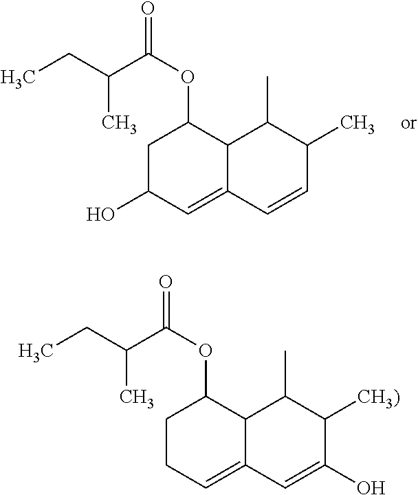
C1C(O)C=C2C(C1OC(C(CC)C)=O)C(C)C(C)C=C2.C1CC=C2C(C1OC(C(CC)C)=O)C(C)C([CH3)])C(O)=C2
